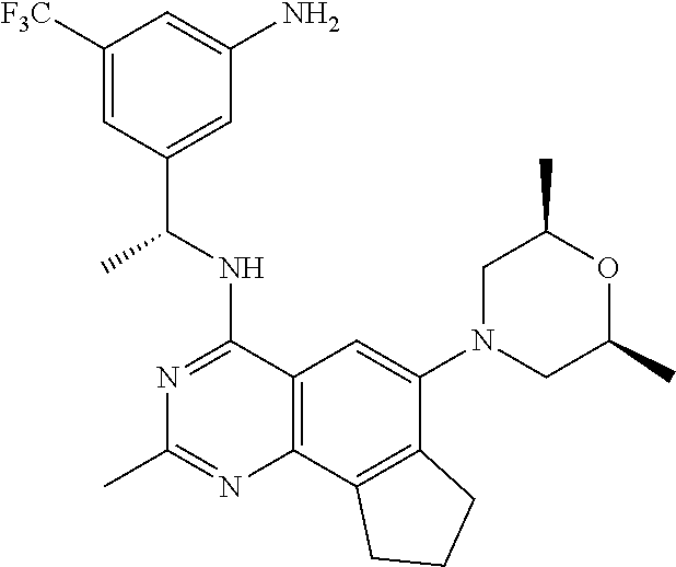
C12=C(C3=C(C(N4CC(C)OC(C)C4)=C1)CCC3)N=C(C)N=C2NC(C1=CC(N)=CC([F3C])=C1)C
